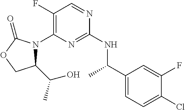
C1(F)=C(N2C(C(C)O)COC2=O)N=C(NC(C2=CC=C(Cl)C(F)=C2)C)N=C1
